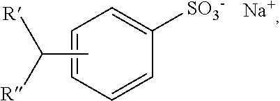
C1=CC([SO3-])=CC=C1.CC([R])[R].[Na+]
